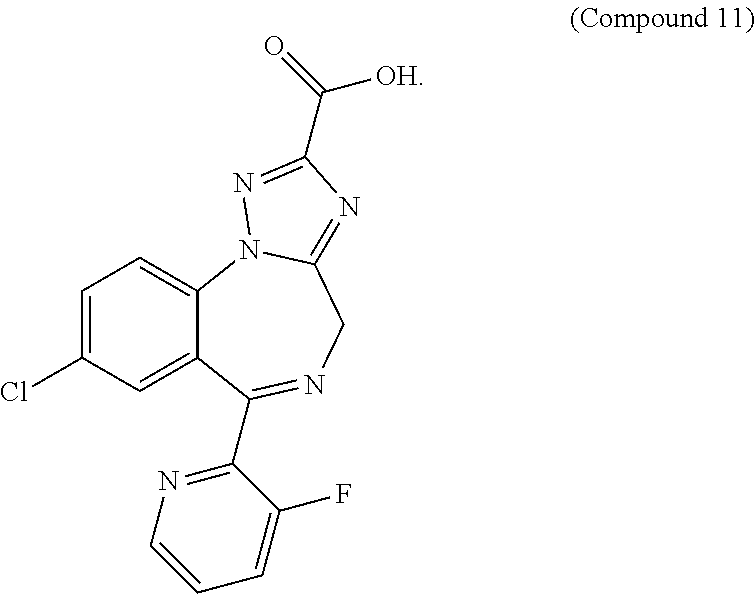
C1=C(Cl)C=C2C(=C1)N1C(=NC(C([OH])=O)=N1)CN=C2C1=NC=CC=C1F
